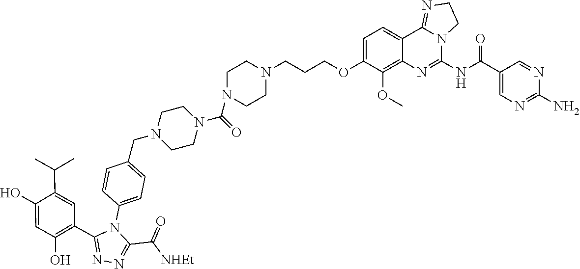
C1=CC(CN2CCN(C(=O)N3CCN(CCCOC4=CC=C5C6=NCCN6C(NC(C6=CN=C(N)N=C6)=O)=NC5=C4OC)CC3)CC2)=CC=C1N1C(C2=C(O)C=C(O)C(C(C)C)=C2)=NN=C1C([NHEt])=O
